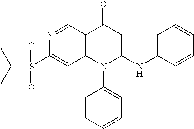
C1(S(=O)(C(C)C)=O)=CC2=C(C=N1)C(=O)C=C(NC1=CC=CC=C1)N2C1=CC=CC=C1
